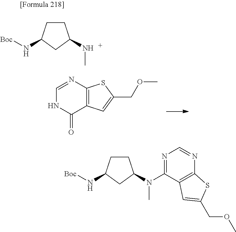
C1=NC2=C(C(=O)N1)C=C(COC)S2.C1CC(N[Boc])CC1NC.C1CC(N[Boc])CC1N(C)C1=NC=NC2=C1C=C(COC)S2
